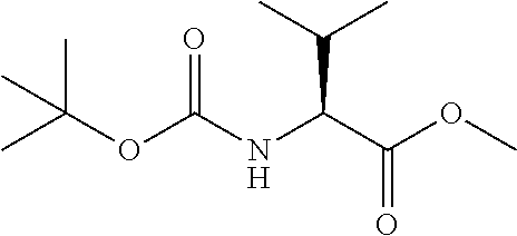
CC(OC(NC(C(OC)=O)C(C)C)=O)(C)C
